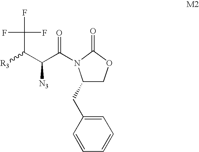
C1(CC2=CC=CC=C2)COC(=O)N1C(C(C([R3])C(F)(F)F)[N3])=O
